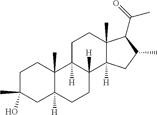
C1C(C)(O)CC2([H])C(C)(C1)C1([H])C([H])(CC2)C2([H])C(C)(CC1)C(C(=O)C)C(C)C2
